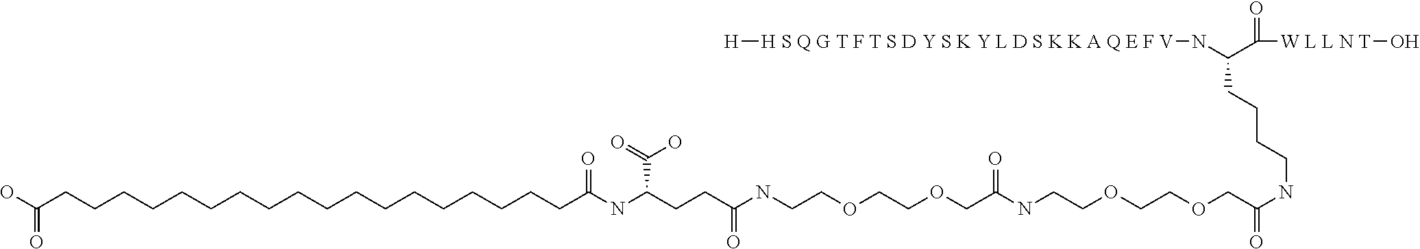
[H][H S Q G T F T S D Y S K Y L D S K K A Q E F V]NC(C([W L L N T]O)=O)CCCCNC(=O)COCCOCCNC(COCCOCCNC(=O)CCC(NC(=O)CCCCCCCCCCCCCCCCCCC(O)=O)C(O)=O)=O
